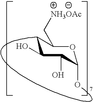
C1(O)OC(C[NH3OAc])CC(O)C1O
